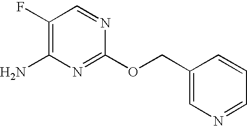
C1(F)=C(N)N=C(OCC2=CN=CC=C2)N=C1
